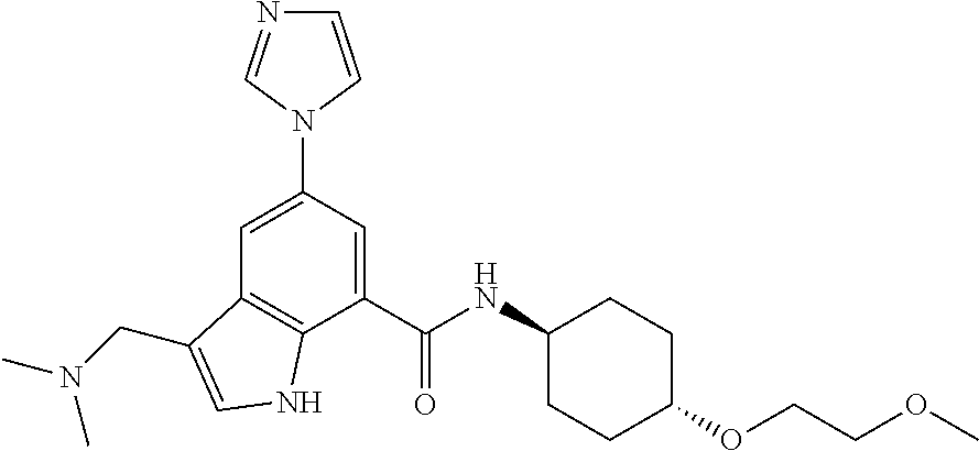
C1=CN(C2=CC3=C(C(C(NC4CCC(OCCOC)CC4)=O)=C2)NC=C3CN(C)C)C=N1
